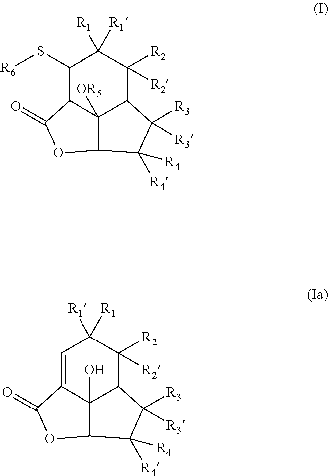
C1(S[R6])C2C3([OR5])C(C([R2])([R2])C1([R1])[R1])C([R3])([R3])C([R4])([R4])C3OC2=O.C1=C2C3(O)C(C([R2])([R2])C1([R1])[R1])C([R3])([R3])C([R4])([R4])C3OC2=O
